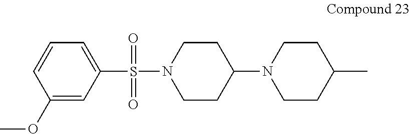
C1=CC(OC)=CC(S(=O)(=O)N2CCC(N3CCC(C)CC3)CC2)=C1
